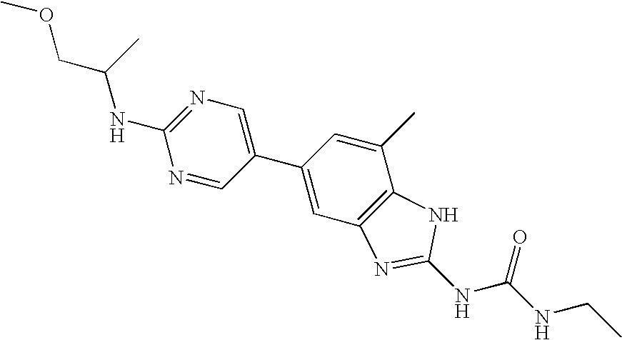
C1(NC(COC)C)=NC=C(C2=CC3=C(C(C)=C2)NC(NC(NCC)=O)=N3)C=N1
